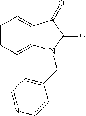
C1=CC=C2C(=C1)C(=O)C(=O)N2CC1=CC=NC=C1
